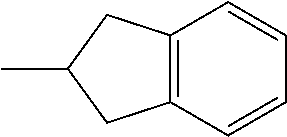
CC1CC2=C(C1)C=CC=C2
